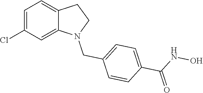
C1=C(Cl)C=C2C(=C1)CCN2CC1=CC=C(C(=O)NO)C=C1
